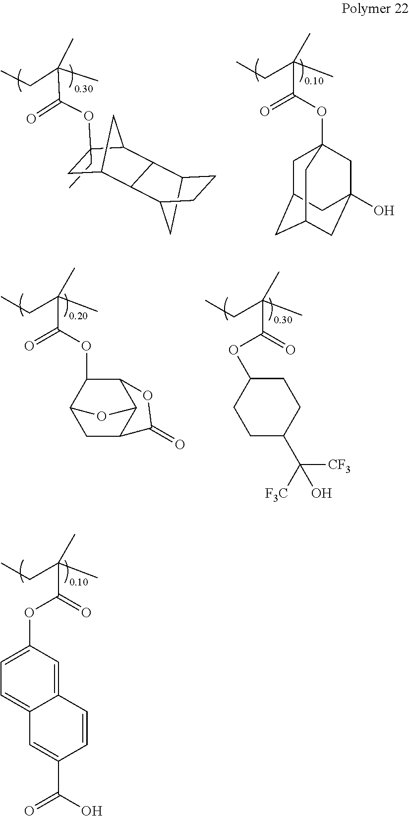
C12CC(C3C4CC(CC)(OC(C(C)(CC)C)=O)C(C4)C13)CC2.C(C(C)(CC)C)(OC12CC3CC(CC(O)(C1)C3)C2)=O.C(C(C)(CC)C)(OC1C2CC3C(C1OC3=O)O2)=O.C(C(C)(CC)C)(=O)OC1CCC(C([F3C])([CF3])O)CC1.C(C(C)(CC)C)(=O)OC1=CC=C2C(=C1)C=CC(C(O)=O)=C2
